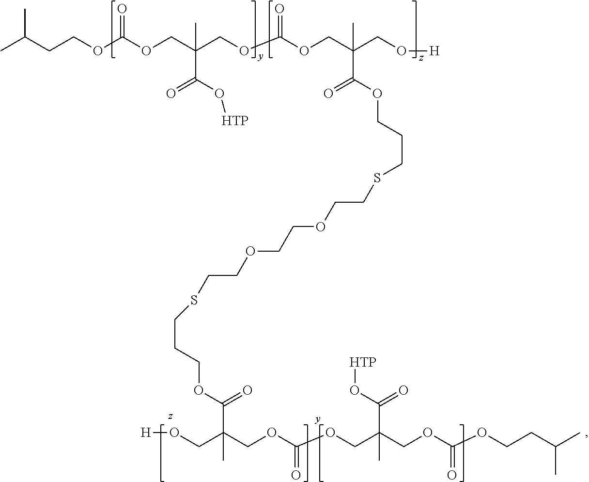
CC(CCOC(OCC(COC(OCC(CO[H])(C(OCCCSCCOCCOCCSCCCOC(C(COC(OCC(COC(OCCC(C)C)=O)(C(O[HTP])=O)C)=O)(CO[H])C)=O)=O)C)=O)(C(O[HTP])=O)C)=O)C
